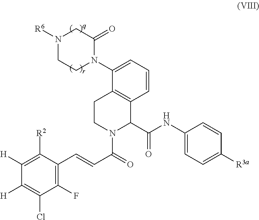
C1=CC=C(N2C(=O)CN([R6])CC2)C2=C1C(C(NC1=CC=C([R3a])C=C1)=O)N(C(=O)C=CC1=C(F)C(Cl)=C([H])C([H])=C1[R2])CC2
